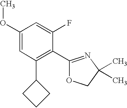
C1(OC)=CC(C2CCC2)=C(C2=NC(C)(C)CO2)C(F)=C1
